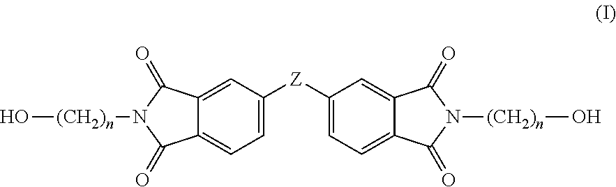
O[(CH2)n]N1C(=O)C2=CC([Z]C3=CC=C4C(=C3)C(=O)N([(CH2)n]O)C4=O)=CC=C2C1=O
